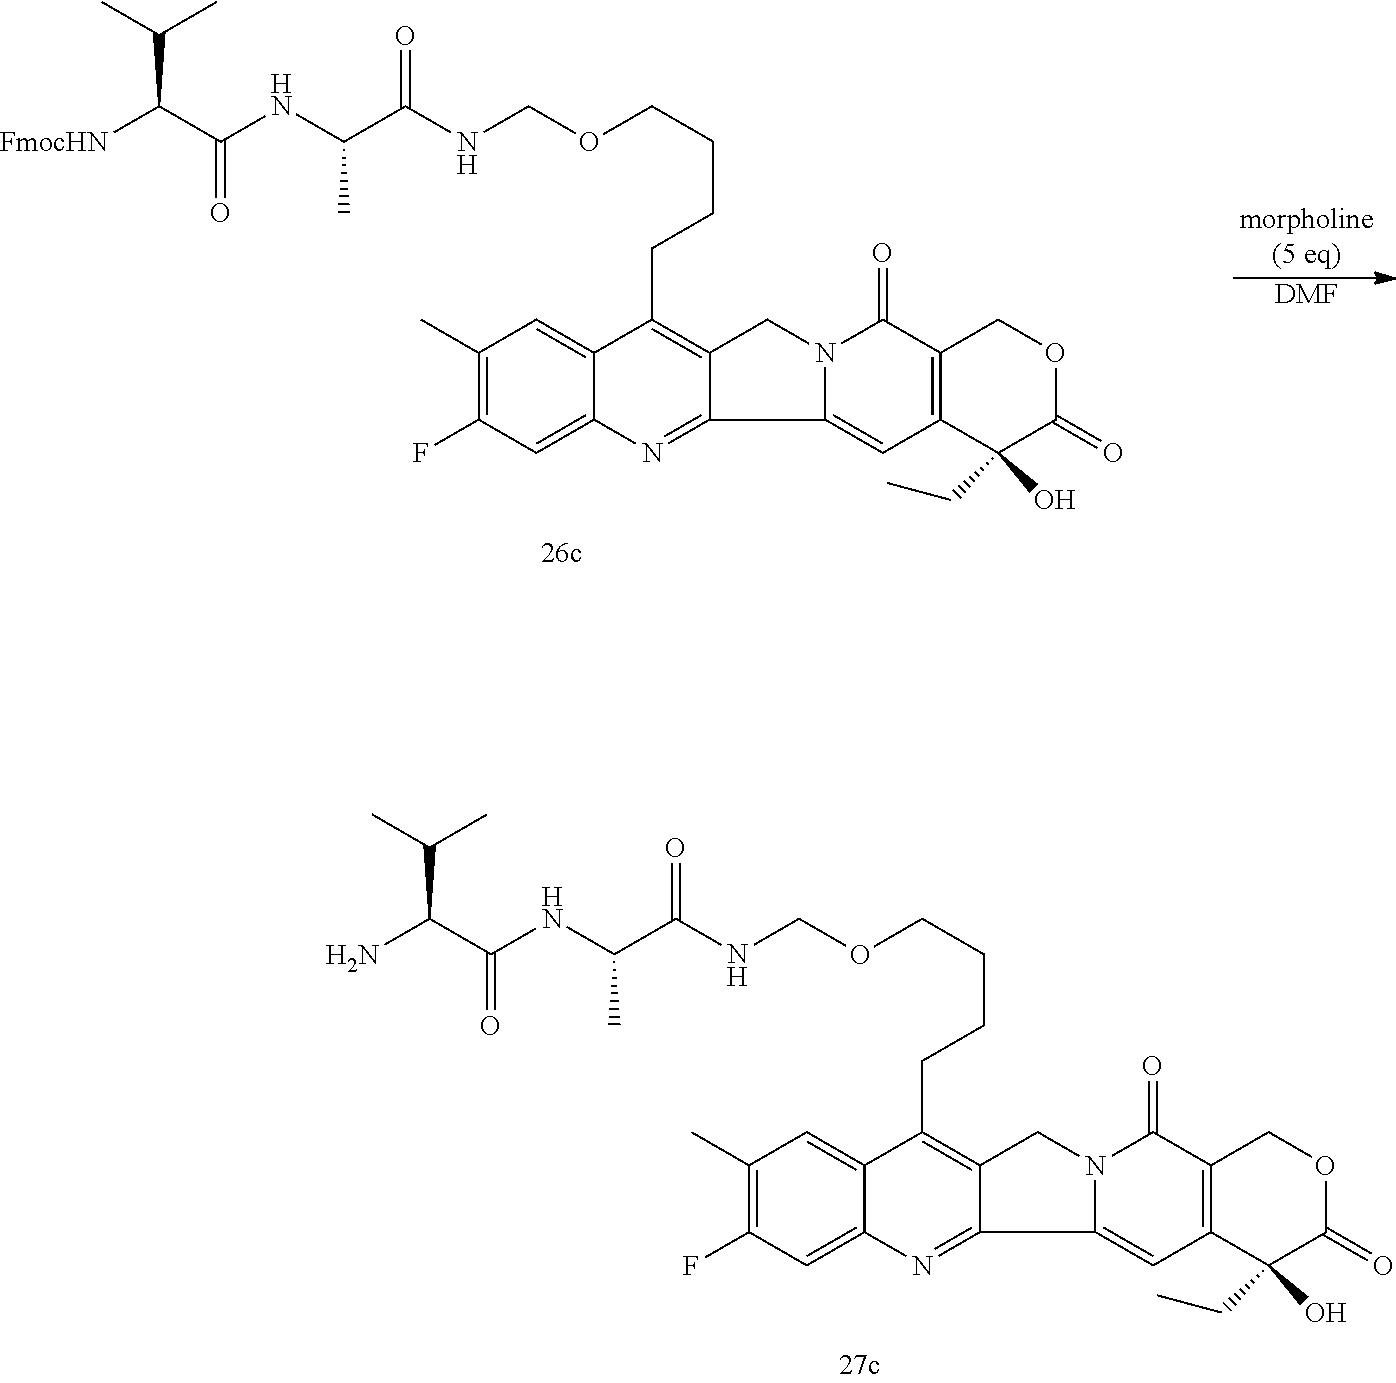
NC(C(NC(C(NCOCCCCC1=C2C(=NC3=CC(F)=C(C)C=C31)C1=CC3=C(C(=O)N1C2)COC(=O)C3(CC)O)=O)C)=O)C(C)C.[FmocHN]C(C(NC(C(NCOCCCCC1=C2C(=NC3=CC(F)=C(C)C=C31)C1=CC3=C(C(=O)N1C2)COC(=O)C3(CC)O)=O)C)=O)C(C)C.[DMF]
